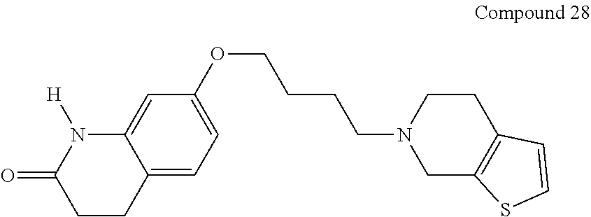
C12=CC=C(OCCCCN3CC4=C(CC3)C=CS4)C=C1N([H])C(=O)CC2
